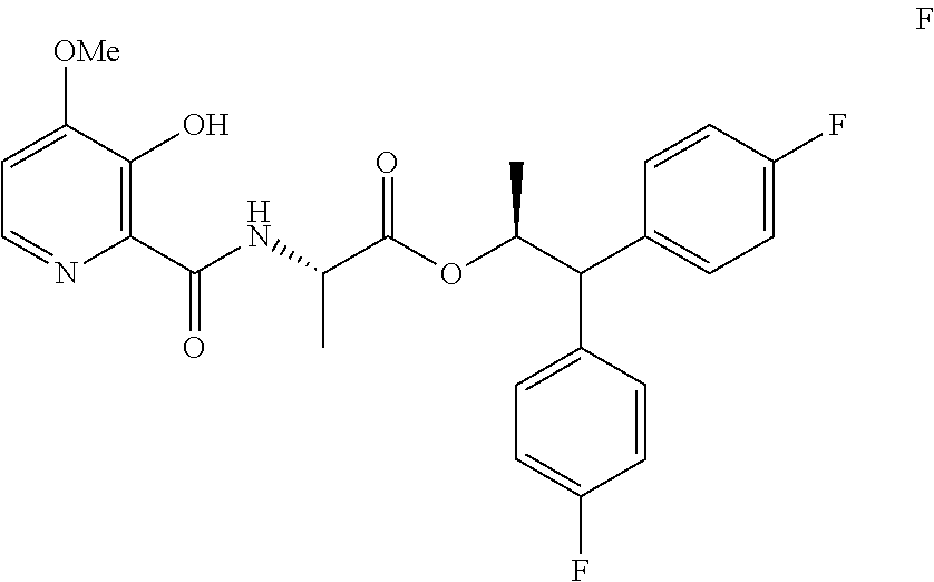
C(C(OC(C(C1=CC=C(F)C=C1)C1=CC=C(F)C=C1)C)=O)(C)NC(C1=C(O)C([OMe])=CC=N1)=O
